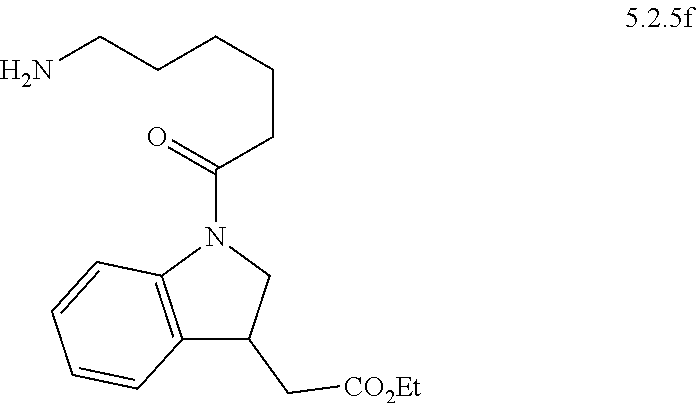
C12=C(N(C(CCCCCN)=O)CC1C[CO2Et])C=CC=C2
